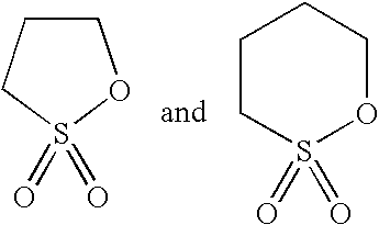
C1CCS(=O)(=O)O1.C1CS(=O)(=O)OCC1
